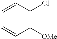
C1([OMe])=C(Cl)C=CC=C1
